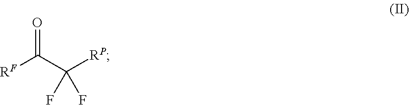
C(C([RP])(F)F)(=O)[RF]
